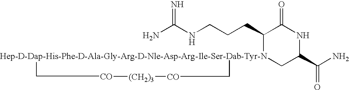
NC(NCCCC1[Hep-D-Dap-His-Phe-D-Ala-Gly-Arg-D-Nle-Asp-Arg-Ile-Ser-Dab-Tyr-N]2(CC(C(N)=O)NC1=O)C[CO][(CH2)3][CO]C2)=N
